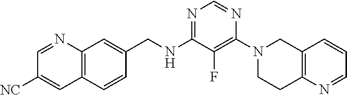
N1=C(NCC2=CC3=C(C=C2)C=C([NC])C=N3)C(F)=C(N2CCC3=C(C2)C=CC=N3)N=C1
